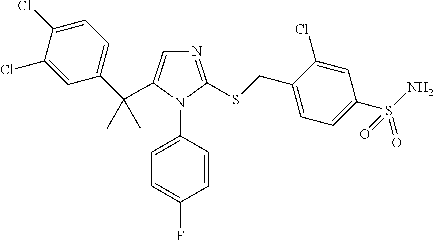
C1=C(Cl)C(Cl)=CC(C(C2=CN=C(SCC3=CC=C(S(N)(=O)=O)C=C3Cl)N2C2=CC=C(F)C=C2)(C)C)=C1
